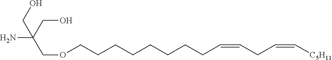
C(O)C(N)(CO)COCCCCCCCCC=CCC=C[C5H11]
